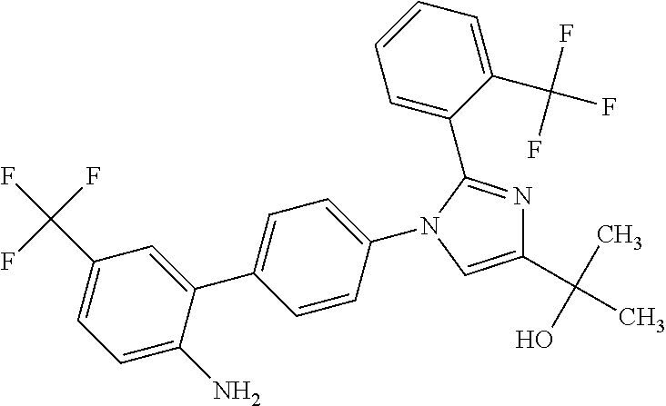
C1=CC(N2C(C3=CC=CC=C3C(F)(F)F)=NC(C(C)(O)C)=C2)=CC=C1C1=CC(C(F)(F)F)=CC=C1N
